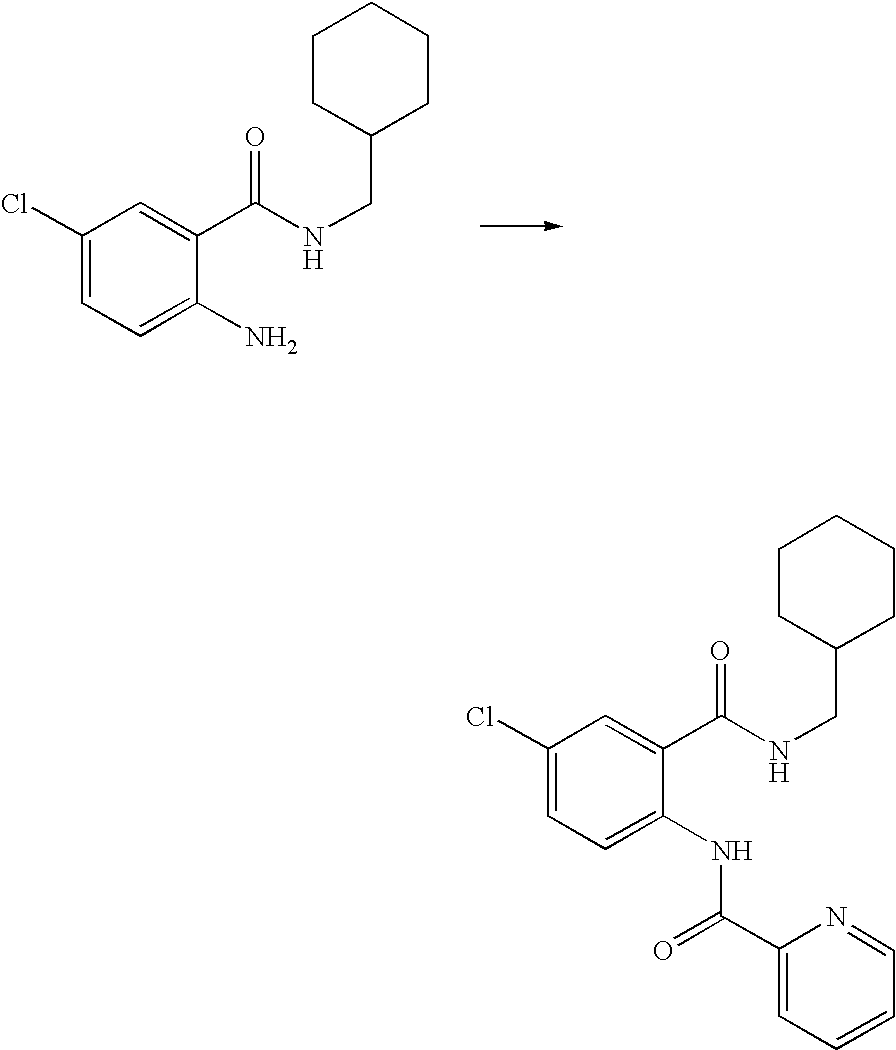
C1(Cl)=CC=C(N)C(C(NCC2CCCCC2)=O)=C1.C1(Cl)=CC=C(NC(C2=CC=CC=N2)=O)C(C(NCC2CCCCC2)=O)=C1
